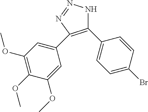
C1(C2=CC=C(Br)C=C2)=C(C2=CC(OC)=C(OC)C(OC)=C2)N=NN1
